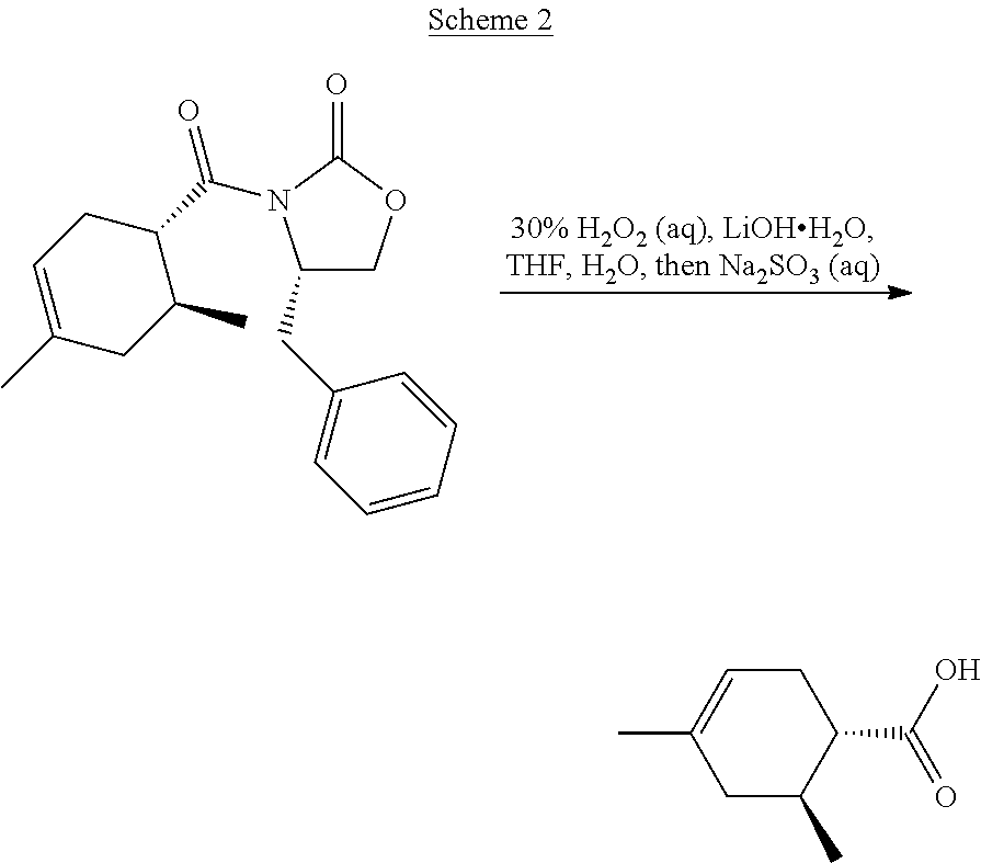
C1(CC2=CC=CC=C2)COC(=O)N1C(C1CC=C(C)CC1C)=O.C1(C(O)=O)CC=C(C)CC1C
